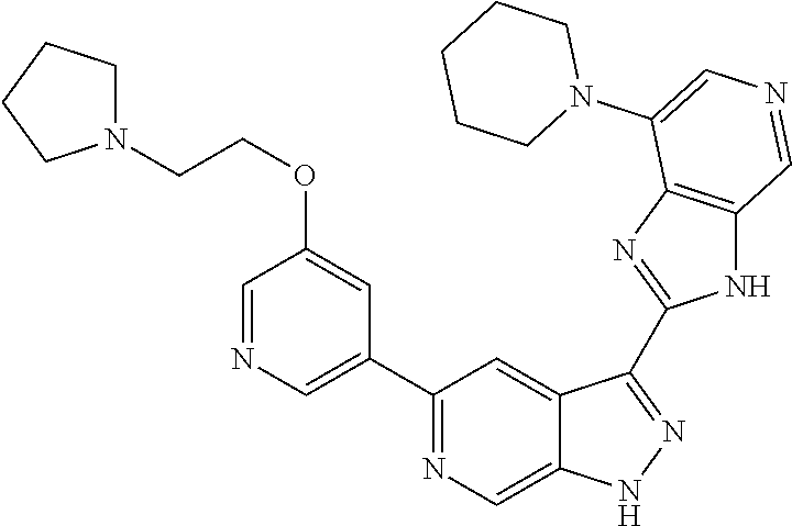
C1(C2=CN=CC(OCCN3CCCC3)=C2)=NC=C2C(=C1)C(C1=NC3=C(N1)C=NC=C3N1CCCCC1)=NN2
